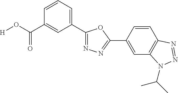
[H]OC(=O)C1=CC(C2=NN=C(C3=CC4=C(C=C3)N=NN4C(C)C)O2)=CC=C1
